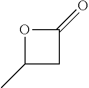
C1(C)CC(=O)O1
